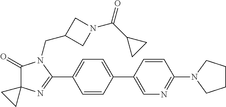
C1(=O)C2(N=C(C3=CC=C(C4=CN=C(N5CCCC5)C=C4)C=C3)N1CC1CN(C(C3CC3)=O)C1)CC2
